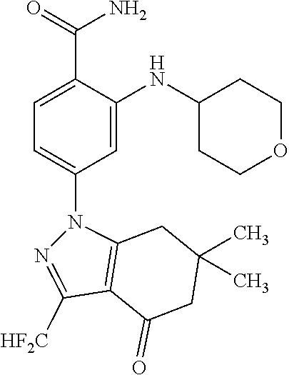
N1(C2=CC=C(C(=O)N)C(NC3CCOCC3)=C2)C2=C(C([HF2C])=N1)C(=O)CC(C)(C)C2
